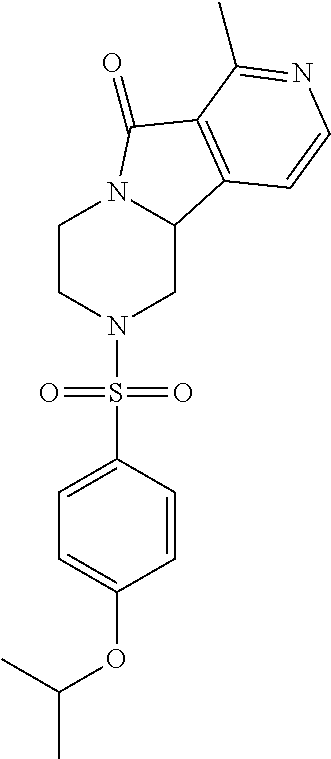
C1CN(S(C2=CC=C(OC(C)C)C=C2)(=O)=O)CC2N1C(=O)C1=C2C=CN=C1C
